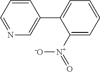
N1=CC=CC(C2=CC=CC=C2[N+](=O)[-O])=C1
